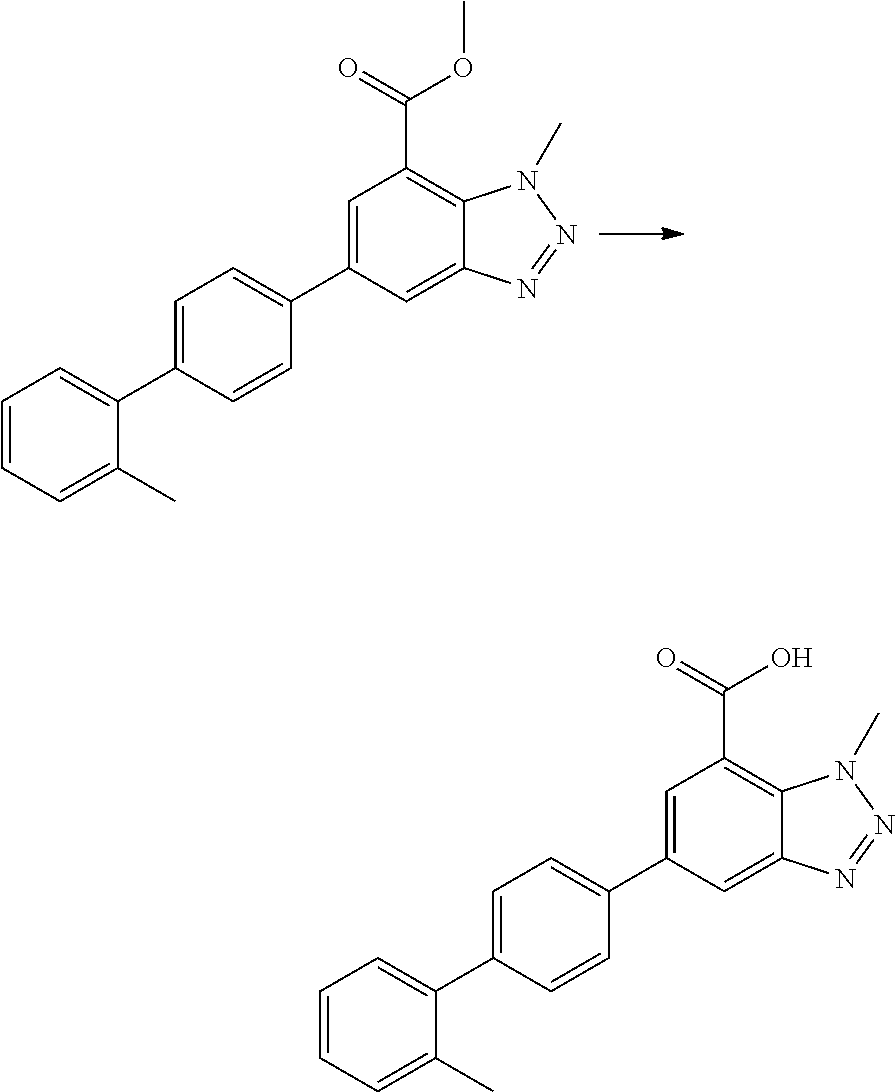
C1=C(C2=CC=C(C3=CC=CC=C3C)C=C2)C=C2C(=C1C(OC)=O)N(C)N=N2.C1=C(C2=CC=C(C3=CC=CC=C3C)C=C2)C=C2C(=C1C(O)=O)N(C)N=N2
